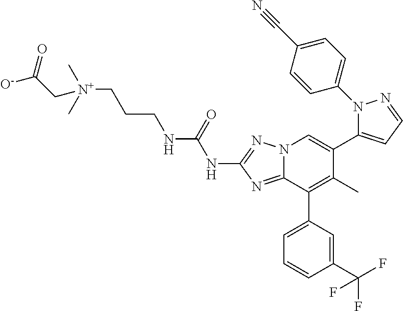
N(C1=NN2C(=N1)C(C1=CC=CC(C(F)(F)F)=C1)=C(C)C(C1=CC=NN1C1=CC=C(C#N)C=C1)=C2)C(NCCC[N+](C)(C)CC([O-])=O)=O
